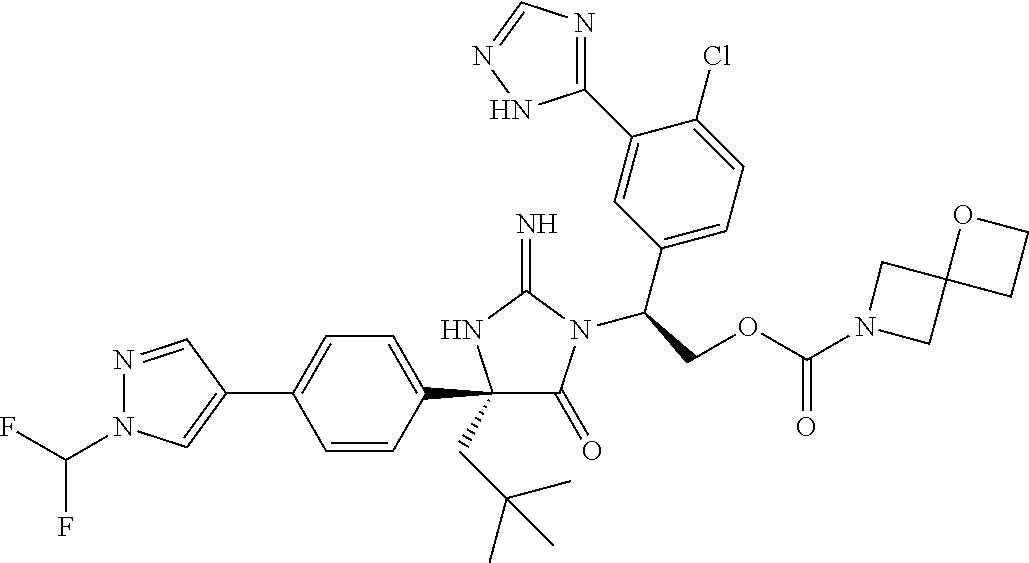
N1=CC(C2=CC=C(C3(CC(C)(C)C)C(=O)N(C(COC(N4CC5(C4)CCO5)=O)C4=CC=C(Cl)C(C5=NC=NN5)=C4)C(=N)N3)C=C2)=CN1C(F)F
